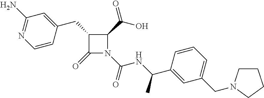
C1(CC2=CC(N)=NC=C2)C(=O)N(C(=O)NC(C2=CC(CN3CCCC3)=CC=C2)C)C1C(=O)O
